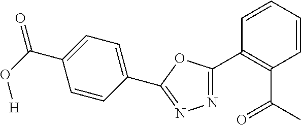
C(C1=CC=C(C2=NN=C(C3=C(C(=O)C)C=CC=C3)O2)C=C1)(=O)O[H]
